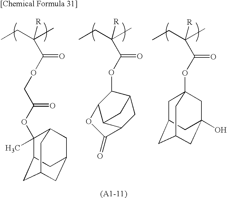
CCC(C)([R])C(OCC(OC1(C)C2CC3CC(CC1C3)C2)=O)=O.CCC(C)([R])C(OC1C2C3C(CC1C3)C(=O)O2)=O.CCC(C)([R])C(OC12CC3CC(CC(O)(C1)C3)C2)=O
